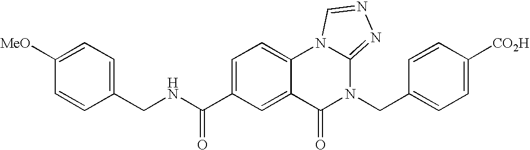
C1(CNC(C2=CC=C3C(=C2)C(=O)N(CC2=CC=C([CO2H])C=C2)C2=NN=CN32)=O)=CC=C([MeO])C=C1
